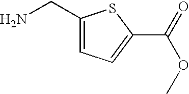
C1(CN)=CC=C(C(=O)OC)S1
